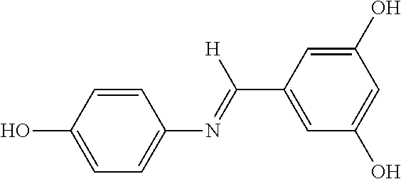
C1=CC(O)=CC=C1N=C(C1=CC(O)=CC(O)=C1)[H]
